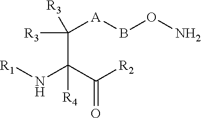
C([A]BON)([R3])([R3])C(C([R2])=O)(N[R1])[R4]
